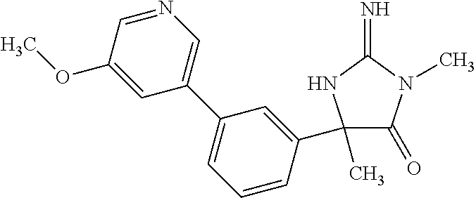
C1(C)(C2=CC(C3=CN=CC(OC)=C3)=CC=C2)C(=O)N(C)C(=N)N1
